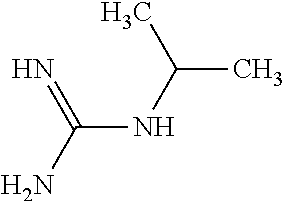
N(C(=N)N)C(C)C
